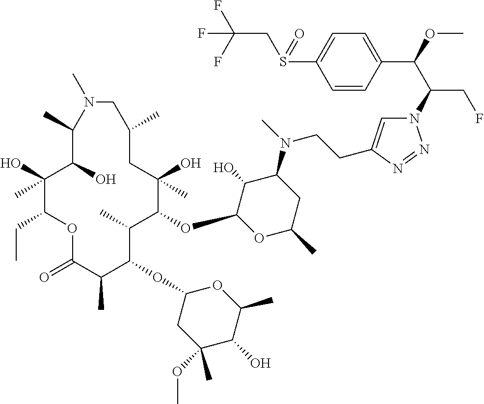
C1(O)(C)C(CC)OC(=O)C(C)C(OC2CC(OC)(C)C(O)C(C)O2)C(C)C(OC2OC(C)CC(N(C)CCC3=CN(C(C(OC)C4=CC=C(S(CC(F)(F)F)=O)C=C4)CF)N=N3)C2O)C(O)(C)CC(C)CN(C)C(C)C1O
